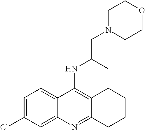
C12=CC=C(Cl)C=C1N=C1C(=C2NC(CN2CCOCC2)C)CCCC1
